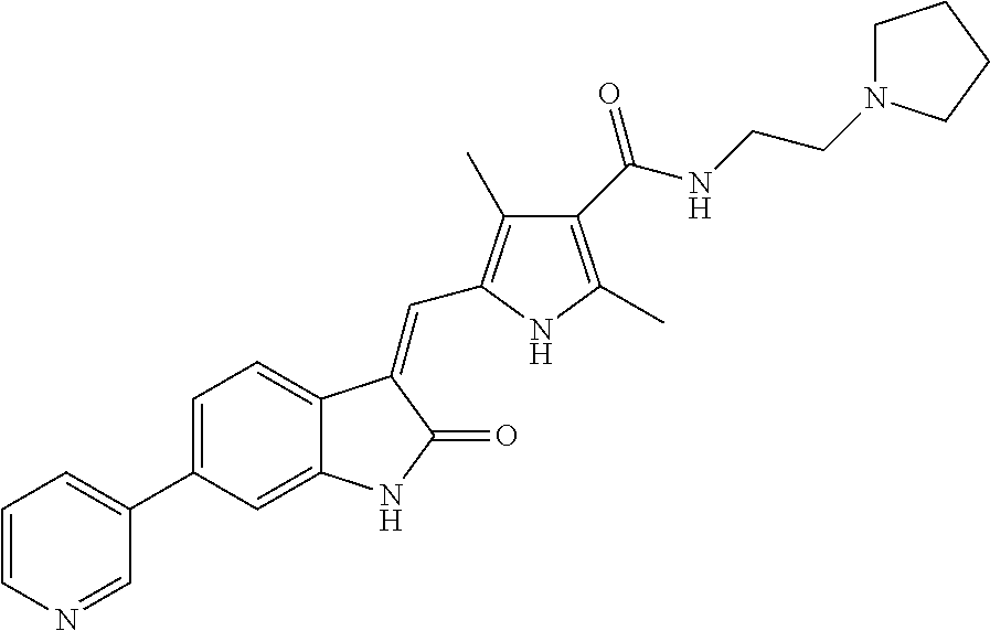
C1=C(C2=CC=CN=C2)C=C2C(=C1)C(=CC1=C(C)C(C(NCCN3CCCC3)=O)=C(C)N1)C(=O)N2
